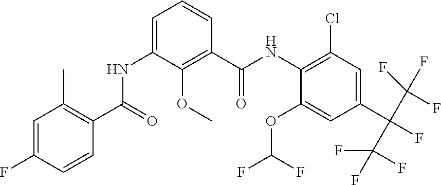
N(C1=C(Cl)C=C(C(F)(C(F)(F)F)C(F)(F)F)C=C1OC(F)F)C(C1=C(OC)C(NC(C2=C(C)C=C(F)C=C2)=O)=CC=C1)=O
